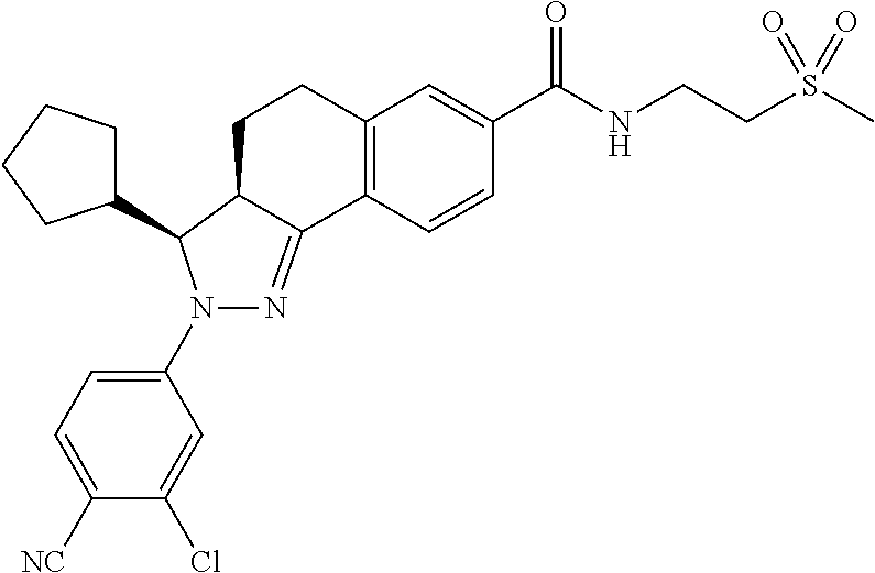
C1=C(N2N=C3C(C2C2CCCC2)CCC2=C3C=CC(C(NCCS(C)(=O)=O)=O)=C2)C=C(Cl)C([NC])=C1
